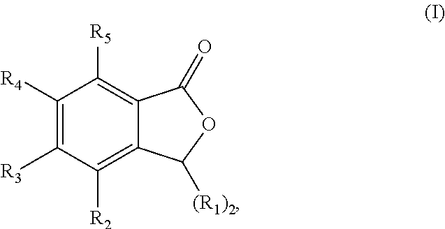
C1([R4])=C([R3])C([R2])=C2C(=C1[R5])C(=O)OC2[(R1)2]
